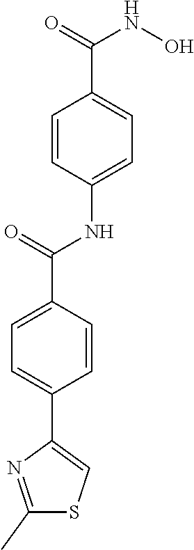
C1=CC(NC(C2=CC=C(C3=CSC(C)=N3)C=C2)=O)=CC=C1C(NO)=O
